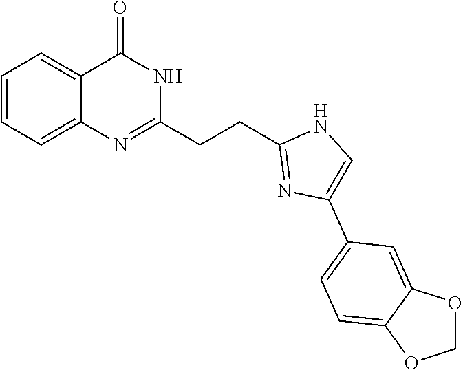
C1=CC=C2C(=C1)C(=O)NC(CCC1=NC(C3=CC=C4C(=C3)OCO4)=CN1)=N2
